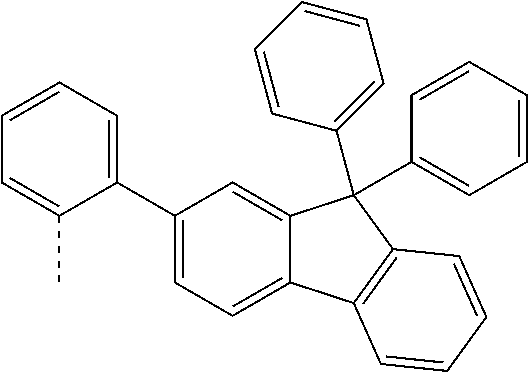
C1(C2=CC=CC=C2C)=CC=C2C(=C1)C(C1=CC=CC=C1)(C1=CC=CC=C1)C1=C2C=CC=C1
